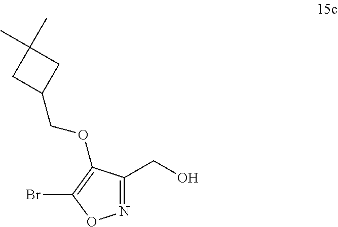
C1(CO)=NOC(Br)=C1OCC1CC(C)(C)C1
